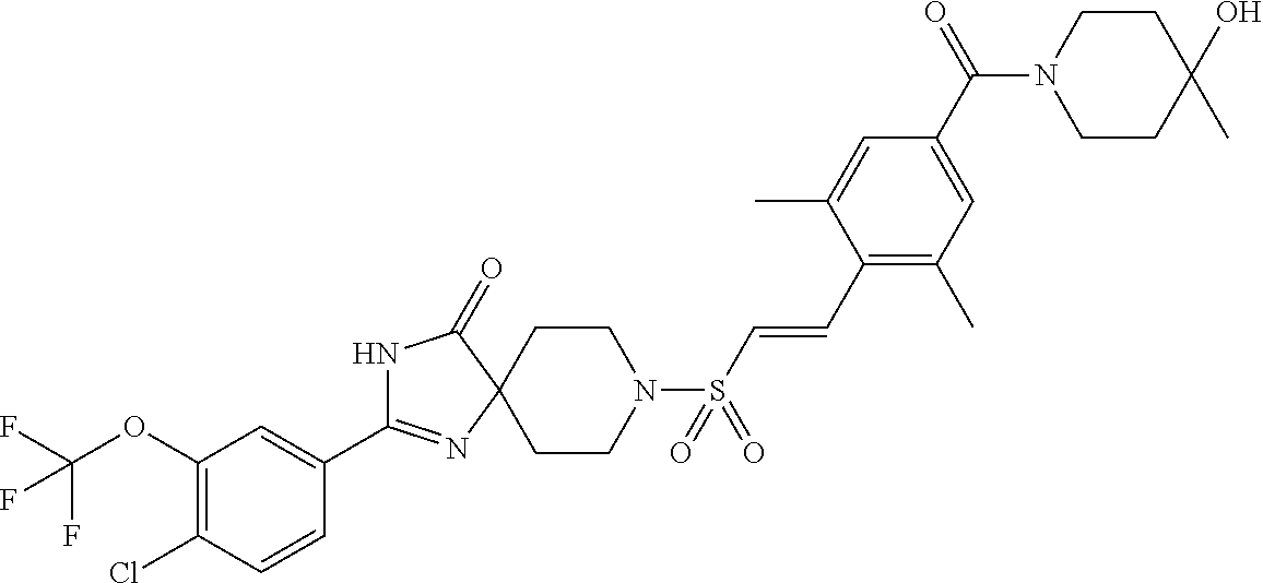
C1(OC(F)(F)F)=C(Cl)C=CC(C2=NC3(C(=O)N2)CCN(S(C=CC2=C(C)C=C(C(N4CCC(C)(O)CC4)=O)C=C2C)(=O)=O)CC3)=C1
